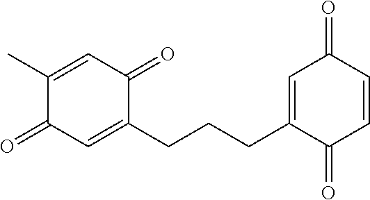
C1(C)=CC(=O)C(CCCC2=CC(=O)C=CC2=O)=CC1=O
